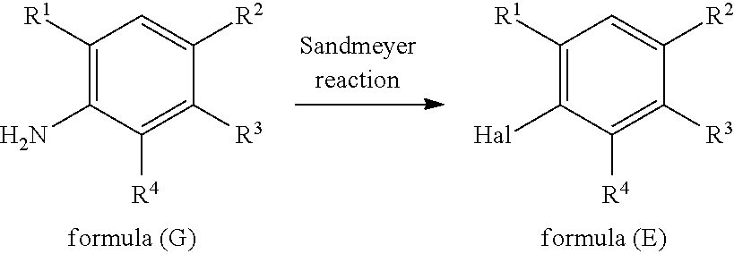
C1([R1])=C([Hal])C([R4])=C([R3])C([R2])=C1.C1([R1])=C(N)C([R4])=C([R3])C([R2])=C1
